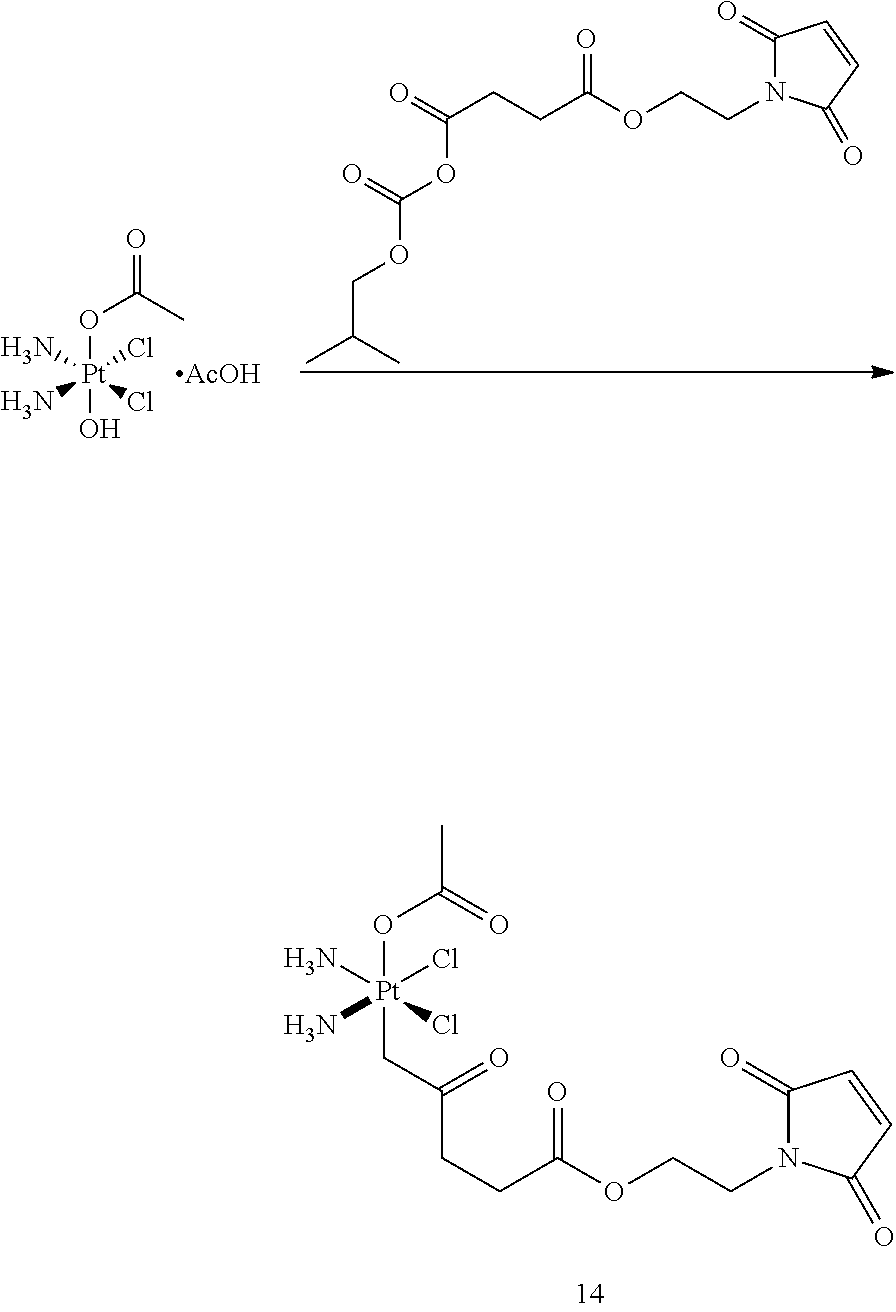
C(CCC(OCCN1C(=O)C=CC1=O)=O)(=O)OC(OCC(C)C)=O.N[Pt](Cl)(N)(Cl)(OC(=O)C)O.[AcOH].C(=O)(CCC(OCCN1C(=O)C=CC1=O)=O)C[Pt](N)(Cl)(N)(Cl)OC(C)=O
